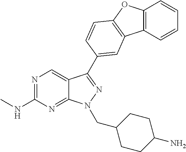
N1=C(NC)N=C2C(=C1)C(C1=CC3=C(OC4=C3C=CC=C4)C=C1)=NN2CC1CCC(N)CC1
